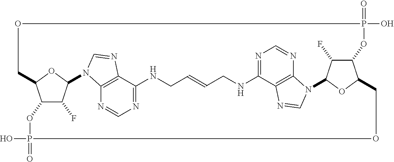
N1=C2C3=C(N=C1)N(C=N3)C1C(F)C3C(O1)COP(O)(=O)OC1C(F)C(N4C5=C(C(=NC=N5)NCC=CCN2)N=C4)OC1COP(O)(=O)O3
